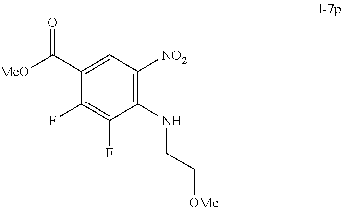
C1(C([MeO])=O)=CC([NO2])=C(NCC[OMe])C(F)=C1F
